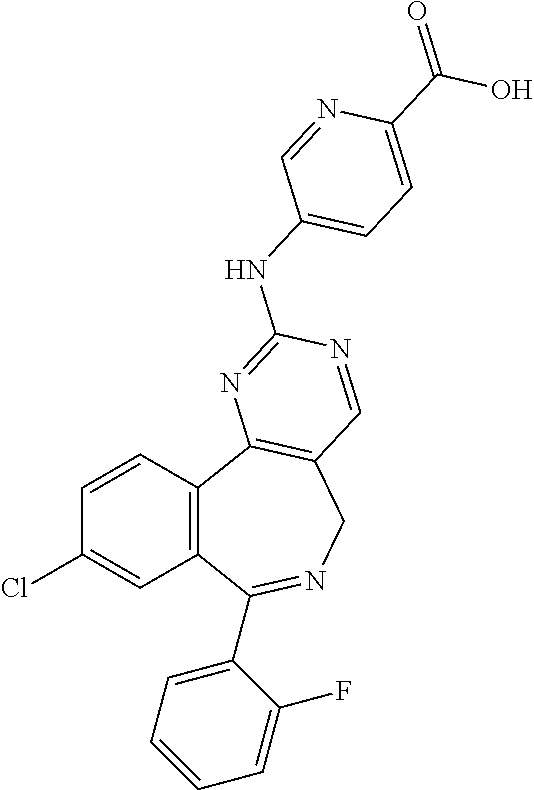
C1=CC2=C(C=C1Cl)C(C1=CC=CC=C1F)=NCC1=C2N=C(NC2=CC=C(C(O)=O)N=C2)N=C1
